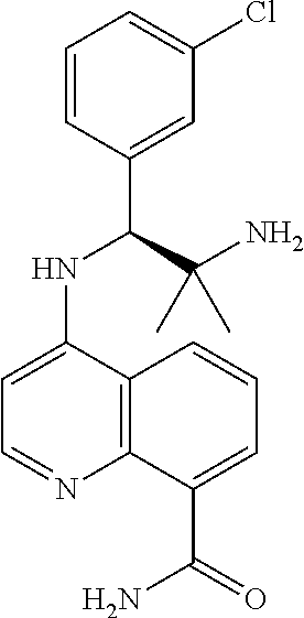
C1=CC(C(C(N)(C)C)NC2=CC=NC3=C2C=CC=C3C(=O)N)=CC(Cl)=C1
